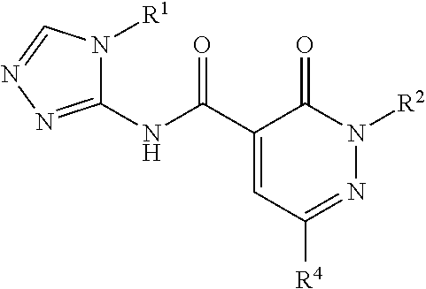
C1(NC(C2=CC([R4])=NN([R2])C2=O)=O)=NN=CN1[R1]
